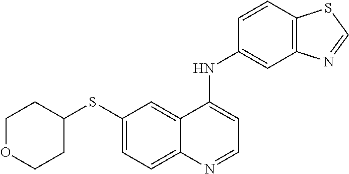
C1(SC2CCOCC2)=CC=C2C(=C1)C(NC1=CC3=C(C=C1)SC=N3)=CC=N2
